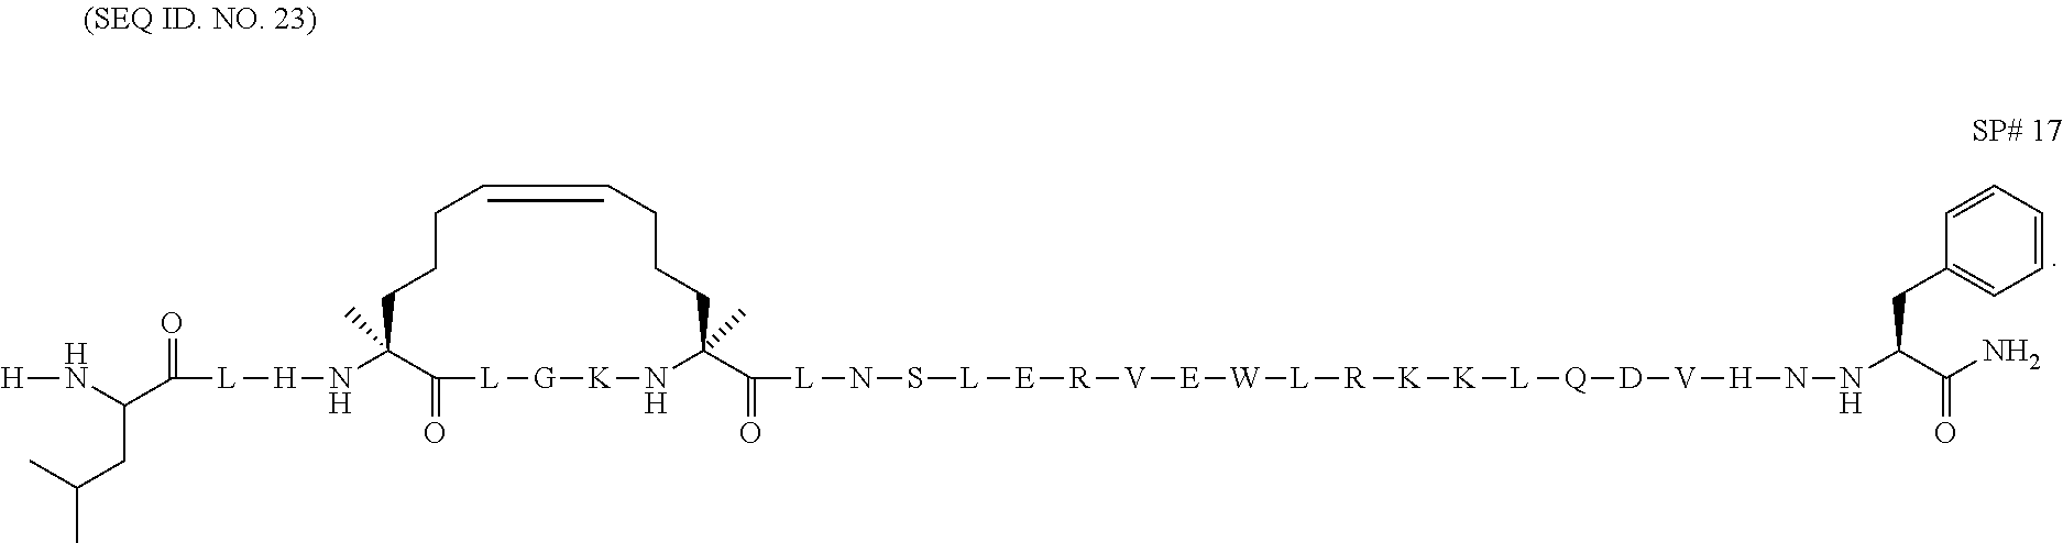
[E]([R][V][E][W][L][R][K][K][L][Q][D][V][H]NNC(C(N)=O)CC1=CC=CC=C1)[L]SN[L]C(C1(C)N[K][G][L]C(=O)C(N[H][L]C(C(N[H])CC(C)C)=O)(C)CCCC=CCCC1)=O
